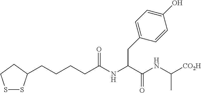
S1SC(CCCCC(NC(C(NC(C)[CO2H])=O)CC2=CC=C(O)C=C2)=O)CC1
